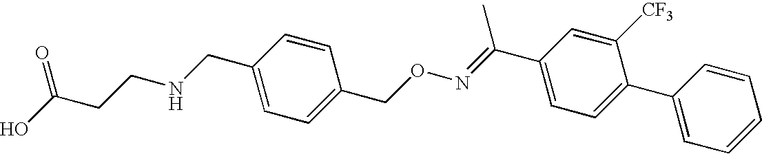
C1(CNCCC(O)=O)=CC=C(CON=C(C2=CC=C(C3=CC=CC=C3)C([CF3])=C2)C)C=C1
